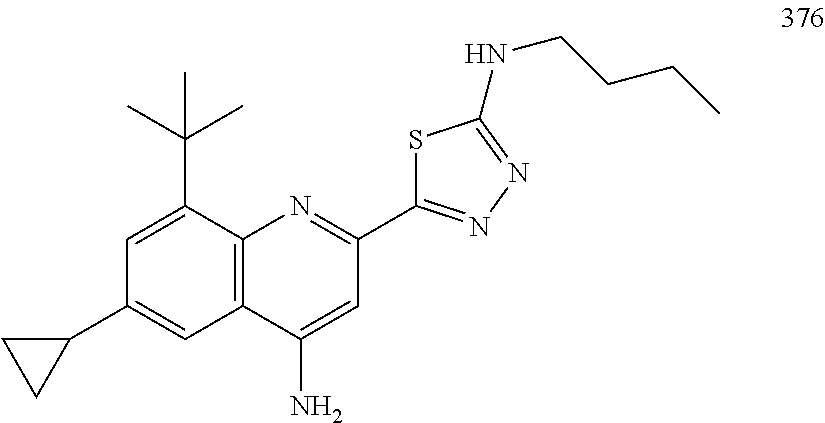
C1=C(C(C)(C)C)C2=C(C=C1C1CC1)C(N)=CC(C1=NN=C(NCCCC)S1)=N2
